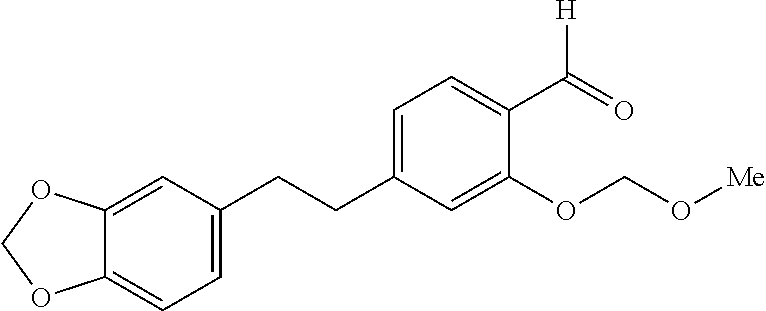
C1=C(CCC2=CC=C3C(=C2)OCO3)C=C(OCO[Me])C(C(=O)[H])=C1
